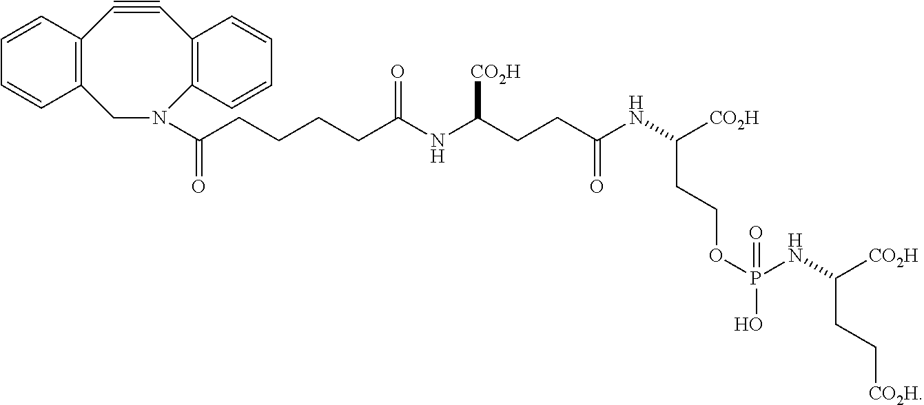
C1#CC2=C(N(C(CCCCC(NC(CCC(NC([CO2H])CCOP(O)(NC([CO2H])CC[CO2H])=O)=O)[CO2H])=O)=O)CC3=C1C=CC=C3)C=CC=C2
